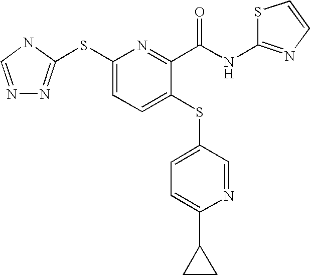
N1=CNC(SC2=CC=C(SC3=CC=C(C4CC4)N=C3)C(C(NC3=NC=CS3)=O)=N2)=N1
